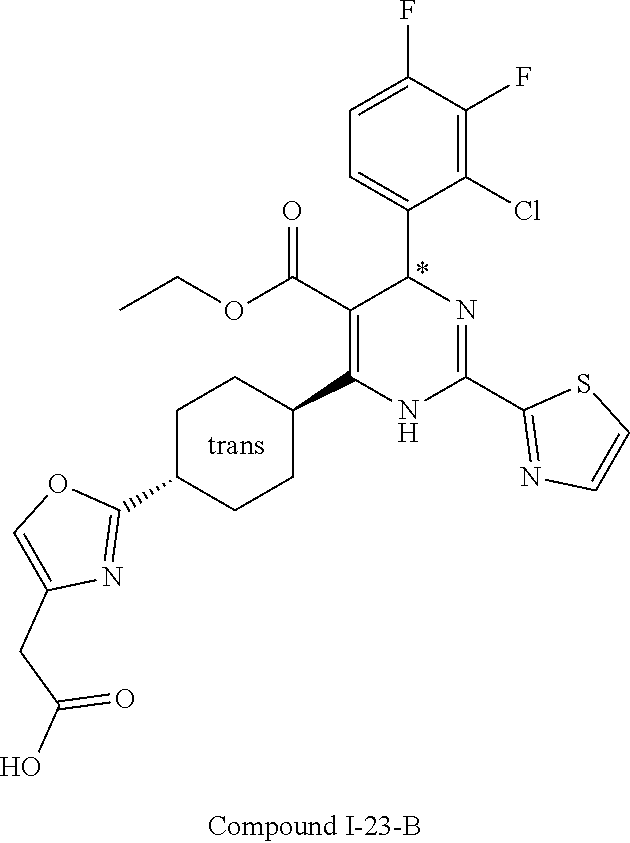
C1(F)=C(Cl)C(C2N=C(C3=NC=CS3)NC(C3CCC(C4=NC(CC(O)=O)=CO4)CC3)=C2C(OCC)=O)=CC=C1F
